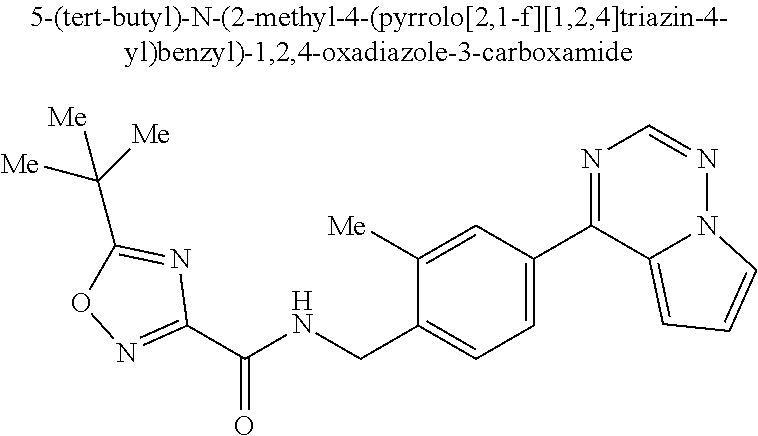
C1(C(NCC2=CC=C(C3=NC=NN4C3=CC=C4)C=C2[Me])=O)=NOC(C([Me])([Me])[Me])=N1
